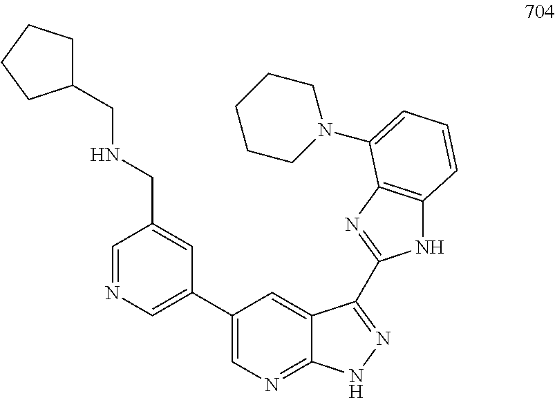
C1=NC=C(C2=CN=C3C(=C2)C(C2=NC4=C(N2)C=CC=C4N2CCCCC2)=NN3)C=C1CNCC1CCCC1
